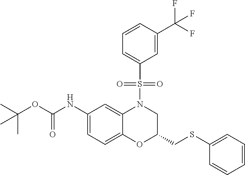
C1(NC(OC(C)(C)C)=O)=CC=C2C(=C1)N(S(C1=CC=CC(C(F)(F)F)=C1)(=O)=O)CC(CSC1=CC=CC=C1)O2
